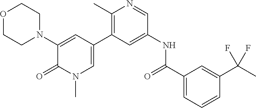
O1CCN(C2=CC(C3=C(C)N=CC(NC(C4=CC=CC(C(C)(F)F)=C4)=O)=C3)=CN(C)C2=O)CC1
